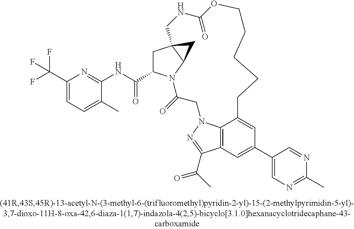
C1C23C(N(C(=O)CN4C5=C(C(C(C)=O)=N4)C=C(C4=CN=C(C)N=C4)C=C5CCCCCOC(=O)NC2)C1C(=O)NC1=NC(C(F)(F)F)=CC=C1C)C3
